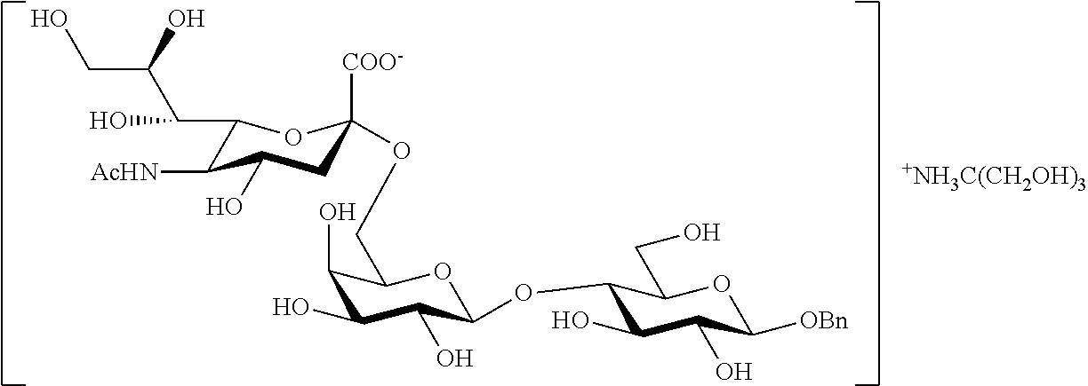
C1(C(C(CO)O)O)C([AcHN])C(O)CC([COO-])(OCC2C(O)C(O)C(O)C(OC3C(O)C(O)C([OBn])OC3CO)O2)O1.[+NH3C(CH2OH)3]
